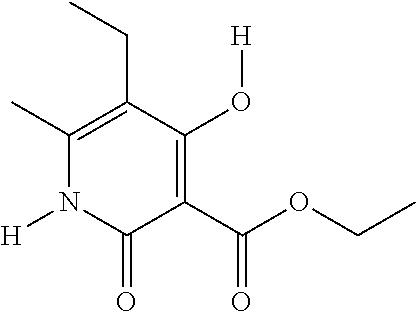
C1(C(OCC)=O)=C(O[H])C(CC)=C(C)N([H])C1=O
